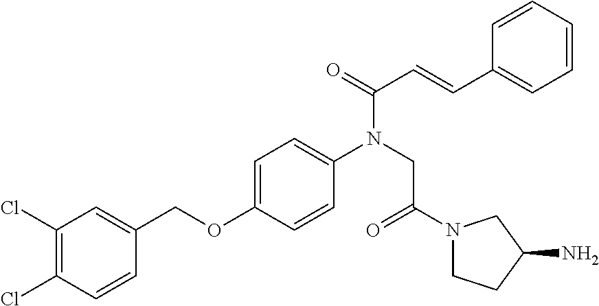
C1(Cl)=C(Cl)C=CC(COC2=CC=C(N(CC(N3CCC(N)C3)=O)C(=O)C=CC3=CC=CC=C3)C=C2)=C1
